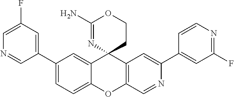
C1(C2=CC=C3C(=C2)C2(C4=C(O3)C=NC(C3=CC(F)=NC=C3)=C4)CCOC(N)=N2)=CC(F)=CN=C1
